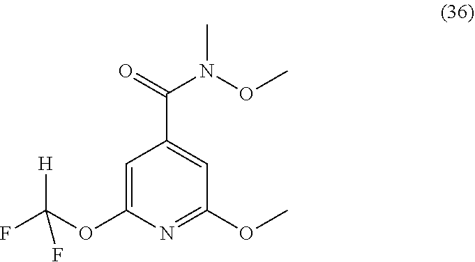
C1=C(OC(F)([H])F)N=C(OC)C=C1C(N(OC)C)=O
